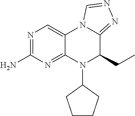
NC1=NC=C2C(=N1)N(C1CCCC1)C(CC)C1=NN=CN21
